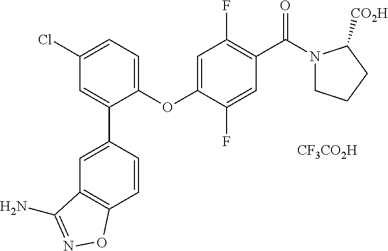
C1(Cl)=CC=C(OC2=CC(F)=C(C(=O)N3CCCC3[CO2H])C=C2F)C(C2=CC3=C(C=C2)ON=C3N)=C1.[CF3CO2H]
